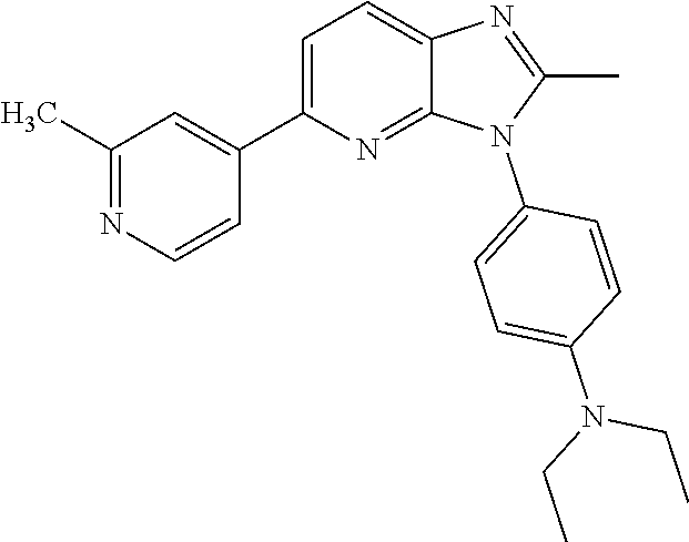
C1(C)=NC2=CC=C(C3=CC(C)=NC=C3)N=C2N1C1=CC=C(N(CC)CC)C=C1
